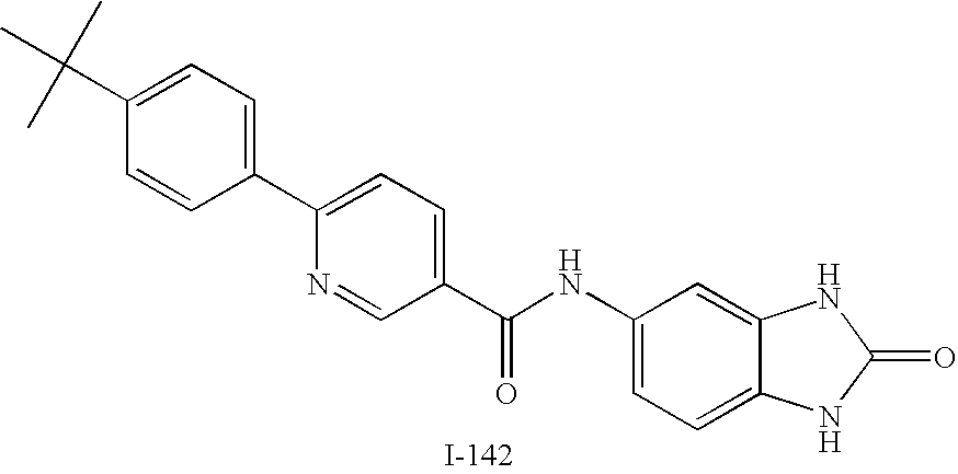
C1(C(C)(C)C)=CC=C(C2=CC=C(C(NC3=CC=C4C(=C3)NC(=O)N4)=O)C=N2)C=C1
